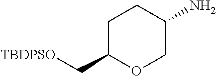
NC1CCC(C[TBDPSO])OC1
